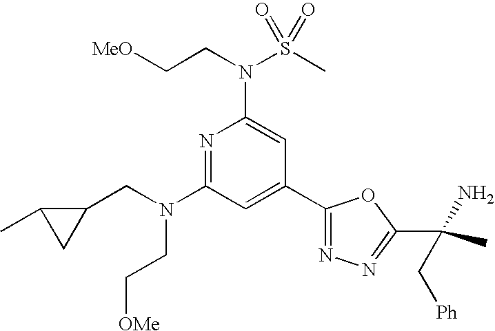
N1=C(N(CC2C(C)C2)CC[OMe])C=C(C2=NN=C(C(C)(N)C[Ph])O2)C=C1N(CC[MeO])S(C)(=O)=O
